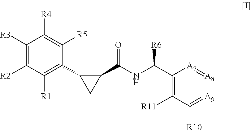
C1([R3])=C([R2])C([R1])=C(C2CC2C(NC([R6])C2=C([R11])C([R10])=[A9][A8]=[A7]2)=O)C([R5])=C1[R4]
